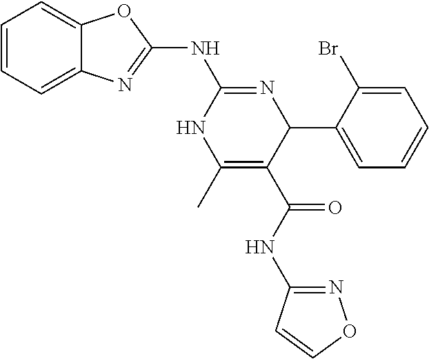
C1=CC=C2C(=C1)N=C(NC1=NC(C3=CC=CC=C3Br)C(C(=O)NC3=NOC=C3)=C(C)N1)O2
